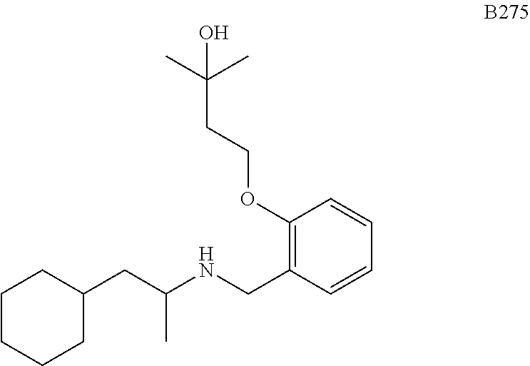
C1CCCC(CC(NCC2=C(OCCC(C)(C)O)C=CC=C2)C)C1
